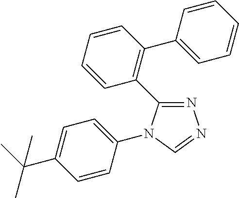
N1=C(C2=C(C3=CC=CC=C3)C=CC=C2)N(C2=CC=C(C(C)(C)C)C=C2)C=N1
